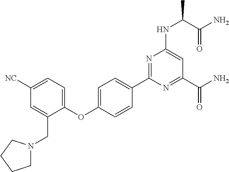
C1=C(OC2=CC=C([NC])C=C2CN2CCCC2)C=CC(C2=NC(NC(C(N)=O)C)=CC(C(N)=O)=N2)=C1
